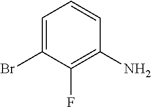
C1=C(Br)C(F)=C(N)C=C1
